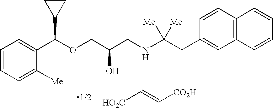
C1=C([Me])C(C(OCC(CNC(CC2=CC3=C(C=C2)C=CC=C3)([Me])[Me])O)C2CC2)=CC=C1.[HO2C]C=C[CO2H]
